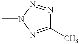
C1(C)=NN(C)N=N1
